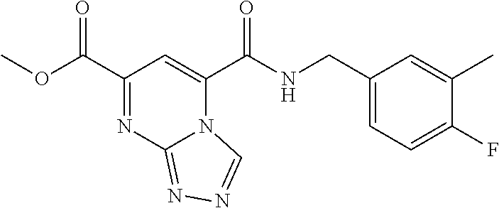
N(C(C1=CC(C(OC)=O)=NC2=NN=CN12)=O)CC1=CC=C(F)C(C)=C1
